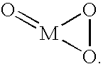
O1O[M]1=O
